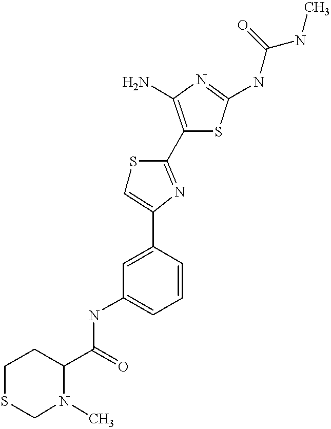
C1(C(=O)NC2=CC=CC(C3=CSC(C4=C(N)N=C(NC(NC)=O)S4)=N3)=C2)CCSCN1C
